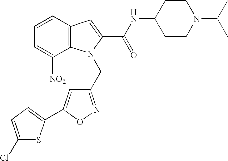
C1=CC=C([NO2])C2=C1C=C(C(NC1CCN(C(C)C)CC1)=O)N2CC1=NOC(C2=CC=C(Cl)S2)=C1
